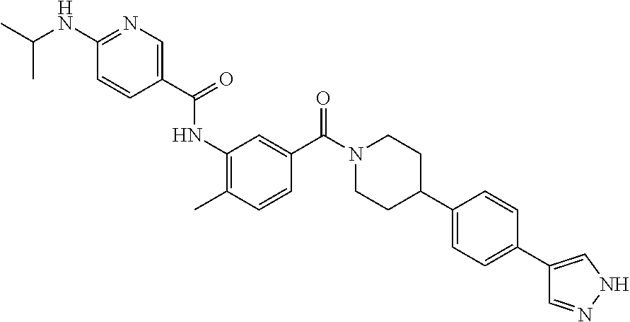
N(C1=NC=C(C(=O)NC2=C(C)C=CC(C(N3CCC(C4=CC=C(C5=CNN=C5)C=C4)CC3)=O)=C2)C=C1)C(C)C
